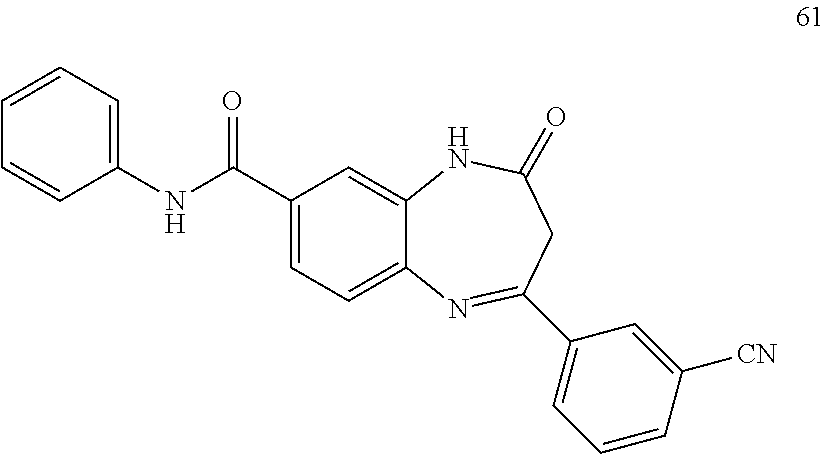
C1(C(NC2=CC=CC=C2)=O)=CC=C2C(=C1)NC(=O)CC(C1=CC=CC([CN])=C1)=N2
